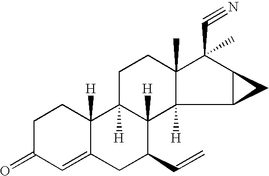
C1=C2C([H])(CCC1=O)C1([H])C([H])(C(C=C)C2)C2([H])C(C)(CC1)C(C#N)(C)C1C2C1
